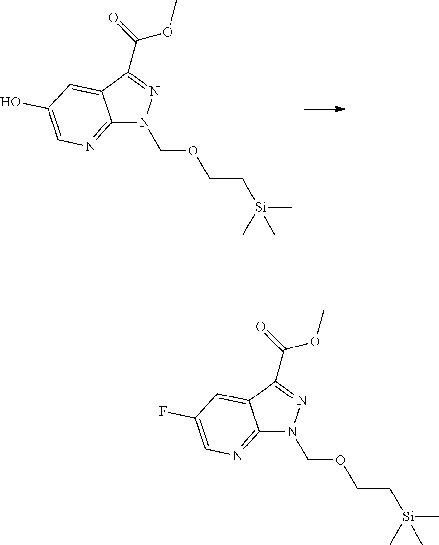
C12=NC=C(F)C=C1C(C(=O)OC)=NN2COCC[Si](C)(C)C.C12=NC=C(O)C=C1C(C(=O)OC)=NN2COCC[Si](C)(C)C
